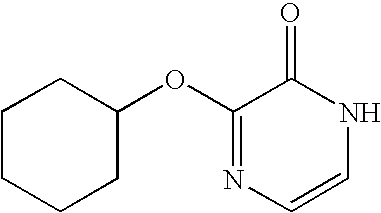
C1(OC2CCCCC2)=NC=CNC1=O
